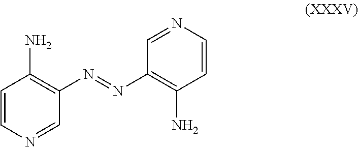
C1=CN=CC(N=NC2=C(N)C=CN=C2)=C1N
